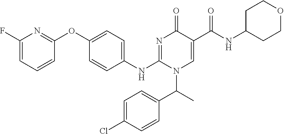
C1(F)=CC=CC(OC2=CC=C(NC3=NC(=O)C(C(=O)NC4CCOCC4)=CN3C(C3=CC=C(Cl)C=C3)C)C=C2)=N1
